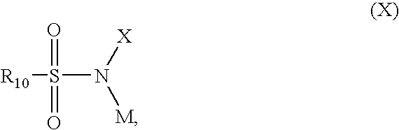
[R10]S(N([X])[M])(=O)=O
